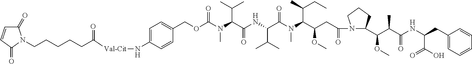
N1(C(CC(C(N(C(C(NC(C(N(C(=O)OCC2=CC=C(N[Val-Cit]C(CCCCCN3C(=O)C=CC3=O)=O)C=C2)C)C(C)C)=O)C(C)C)=O)C)C(C)CC)OC)=O)C(C(C(C(NC(CC2=CC=CC=C2)C(O)=O)=O)C)OC)CCC1
